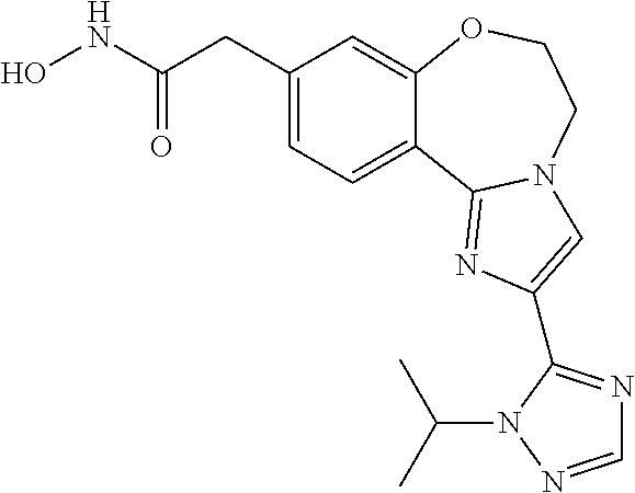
C1(CC(NO)=O)=CC=C2C(=C1)OCCN1C2=NC(C2=NC=NN2C(C)C)=C1
